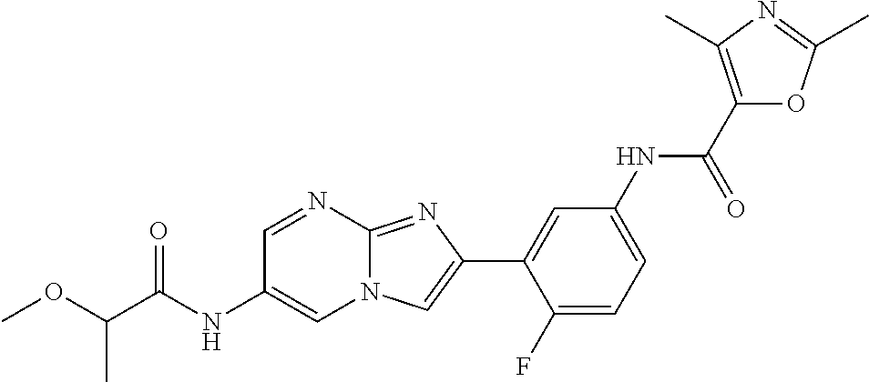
C1=NC2=NC(C3=CC(NC(C4=C(C)N=C(C)O4)=O)=CC=C3F)=CN2C=C1NC(=O)C(OC)C
